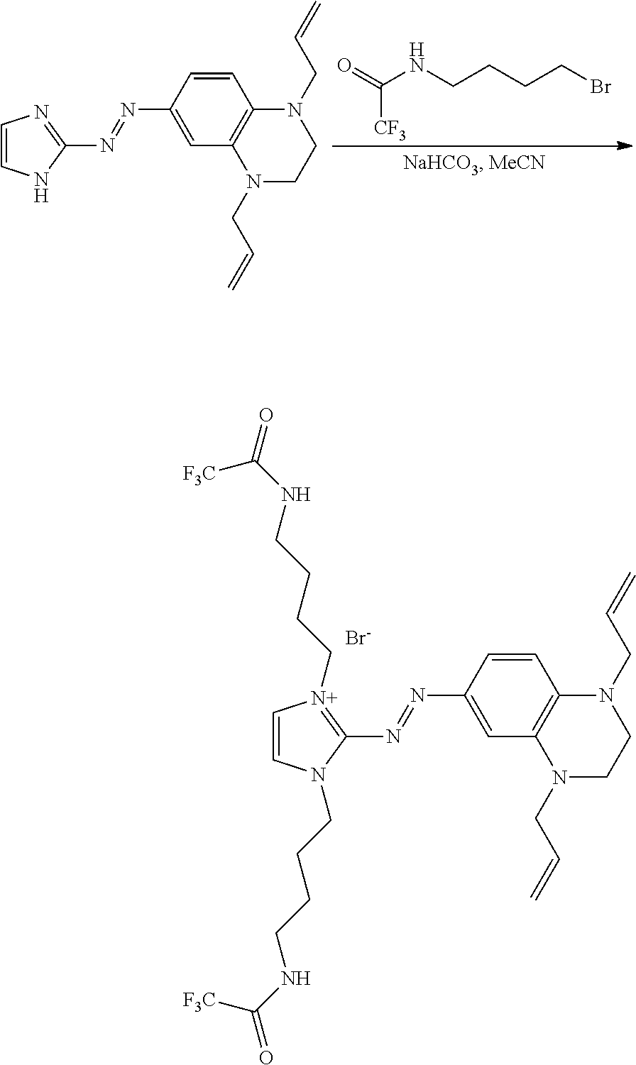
C1=CC(N=NC2=NC=CN2)=CC2=C1N(CC=C)CCN2CC=C.[CF3]C(NCCCCBr)=O.C1=CC(N=NC2=[N+](CCCCNC(=O)[F3C])C=CN2CCCCNC(=O)[F3C])=CC2=C1N(CC=C)CCN2CC=C.[Br-]
